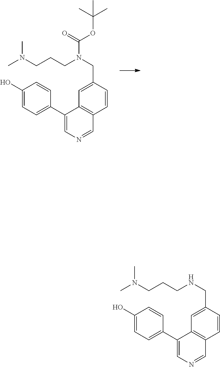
C1=C(CN(CCCN(C)C)C(OC(C)(C)C)=O)C=CC2=C1C(C1=CC=C(O)C=C1)=CN=C2.C1=C(CNCCCN(C)C)C=CC2=C1C(C1=CC=C(O)C=C1)=CN=C2
